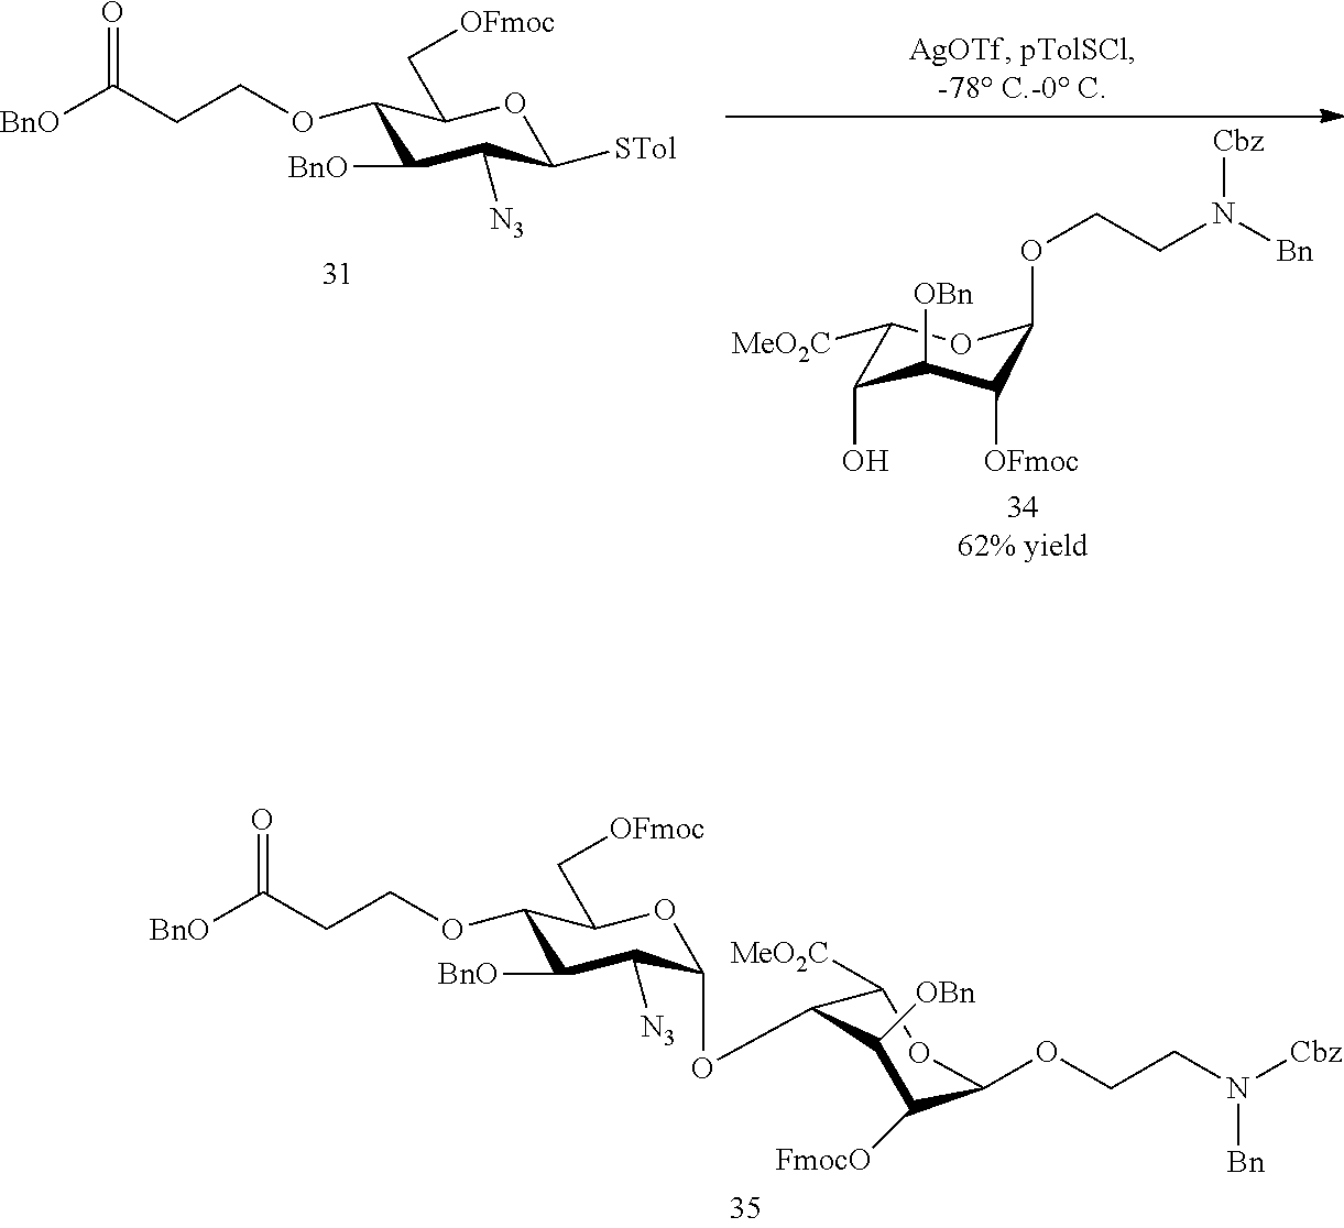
[BnO]C(CCOC1C([BnO])C([N3])C(OC2C([MeO2C])OC(OCCN([Cbz])[Bn])C([FmocO])C2[OBn])OC1C[OFmoc])=O.C1([MeO2C])C(O)C([OBn])C([OFmoc])C(OCCN([Bn])[Cbz])O1.[BnO]C(CCOC1C([BnO])C([N3])C([STol])OC1C[OFmoc])=O
